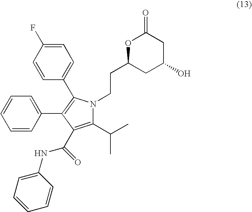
O1C(CCN2C(C(C)C)=C(C(NC3=CC=CC=C3)=O)C(C3=CC=CC=C3)=C2C2=CC=C(F)C=C2)CC(O)CC1=O
